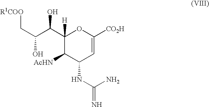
[R1COO]CC(O)C(C1([H])C([AcHN])C(NC(=N)N)C=C([CO2H])O1)O
